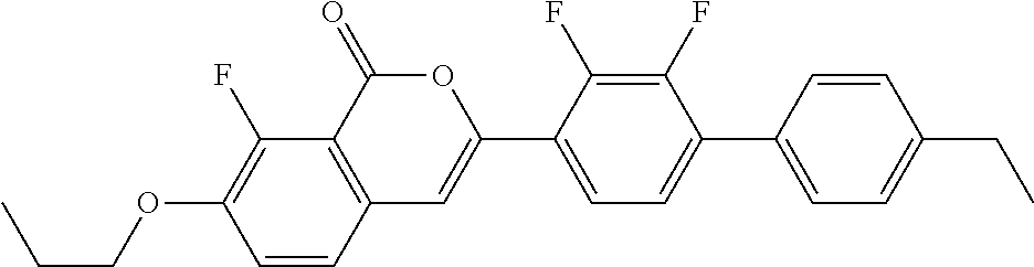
C12=C(C(=O)OC(C3=CC=C(C4=CC=C(CC)C=C4)C(F)=C3F)=C1)C(F)=C(OCCC)C=C2
